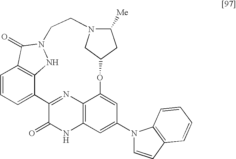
C1=CC=C2C3=C1C(=O)N(N3)CCN1C([Me])CC(OC3=CC(N4C=CC5=C4C=CC=C5)=CC4=C3N=C2C(=O)N4)C1
